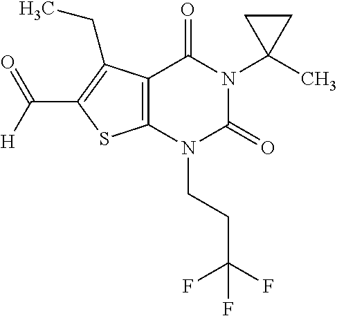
C12=C(N(CCC(F)(F)F)C(=O)N(C3(C)CC3)C1=O)SC(C([H])=O)=C2CC
